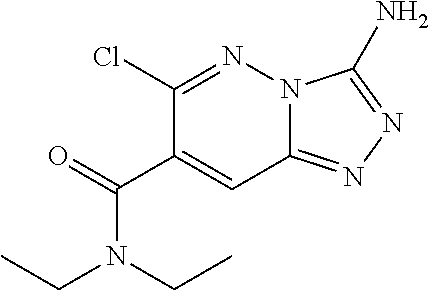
N12C(=NN=C1N)C=C(C(N(CC)CC)=O)C(Cl)=N2
